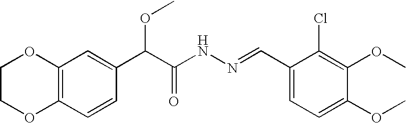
C12=C(C=CC(C(C(NN=CC3=CC=C(OC)C(OC)=C3Cl)=O)OC)=C1)OCCO2
